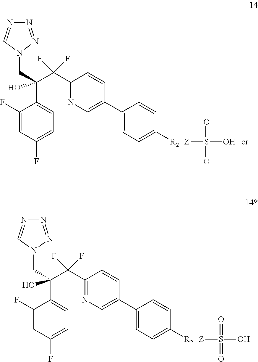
N1=NN(CC(C2=CC=C(F)C=C2F)(C(C2=NC=C(C3=CC=C([R2])C=C3)C=C2)(F)F)O)C=N1.[Z]S(O)(=O)=O.N1=NN(CC(C2=CC=C(F)C=C2F)(C(C2=NC=C(C3=CC=C([R2])C=C3)C=C2)(F)F)O)C=N1.[Z]S(O)(=O)=O
